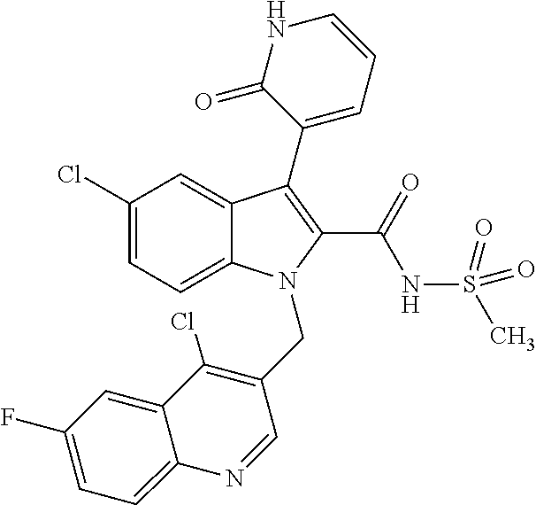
C12=CC=C(Cl)C=C1C(C1=CC=CNC1=O)=C(C(=O)NS(C)(=O)=O)N2CC1=C(Cl)C2=CC(F)=CC=C2N=C1
